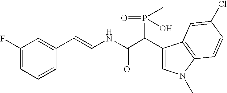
C1(F)=CC=CC(C=CNC(C(C2=CN(C)C3=C2C=C(Cl)C=C3)P(=O)(C)O)=O)=C1
